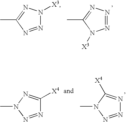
N1=NC(C)=NN1[X3].N1=NN=C(C)N1[X3].N1=NN(C)N=C1[X4].N1=NN(C)C([X4])=N1
